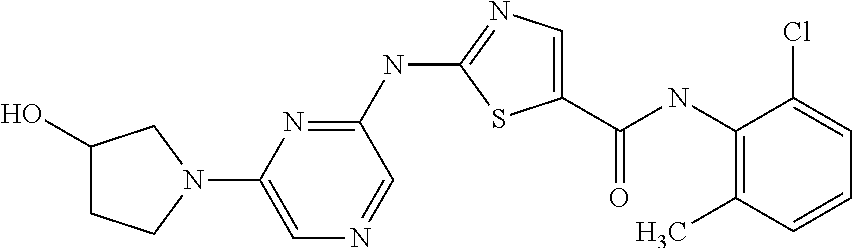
C1(NC(C2=CN=C(NC3=NC(N4CC(O)CC4)=CN=C3)S2)=O)=C(C)C=CC=C1Cl
